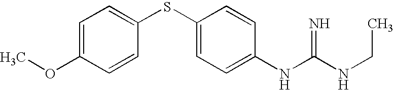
C1=C(OC)C=CC(SC2=CC=C(NC(NCC)=N)C=C2)=C1
